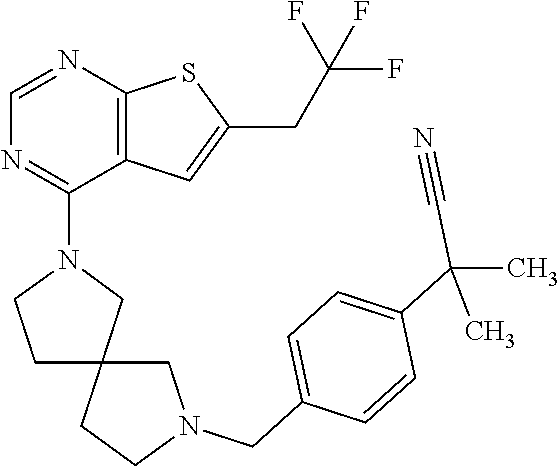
C1=NC2=C(C(N3CCC4(C3)CCN(CC3=CC=C(C(C)(C#N)C)C=C3)C4)=N1)C=C(CC(F)(F)F)S2
